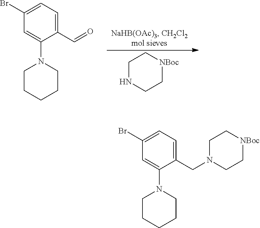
C1(C=O)=CC=C(Br)C=C1N1CCCCC1.C1C[NBoc]CCN1.C1(CN2CC[NBoc]CC2)=CC=C(Br)C=C1N1CCCCC1
